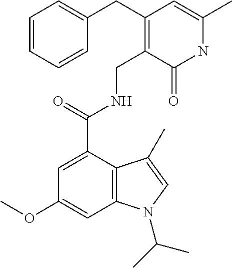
C1=C(C(NCC2=C(CC3=CC=CC=C3)C=C(C)NC2=O)=O)C2=C(C=C1OC)N(C(C)C)C=C2C
